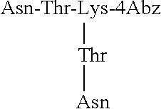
[Asn-Thr-Lys-4Abz][Thr][Asn]
